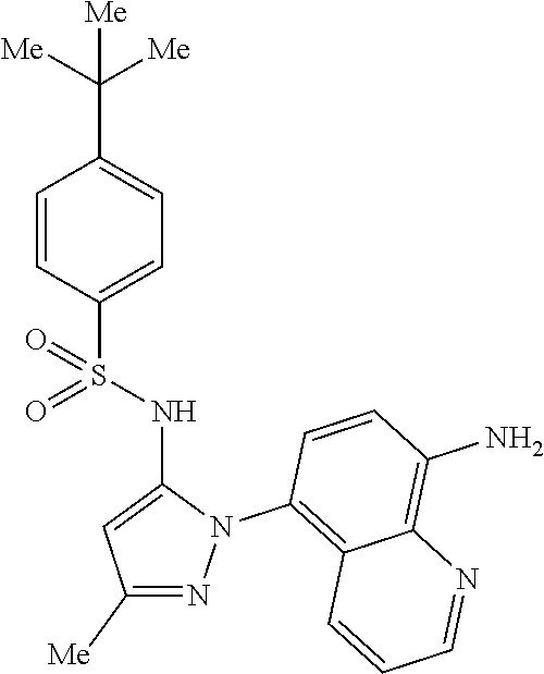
C1=CC(S(NC2=CC([Me])=NN2C2=C3C(=C(N)C=C2)N=CC=C3)(=O)=O)=CC=C1C([Me])([Me])[Me]
